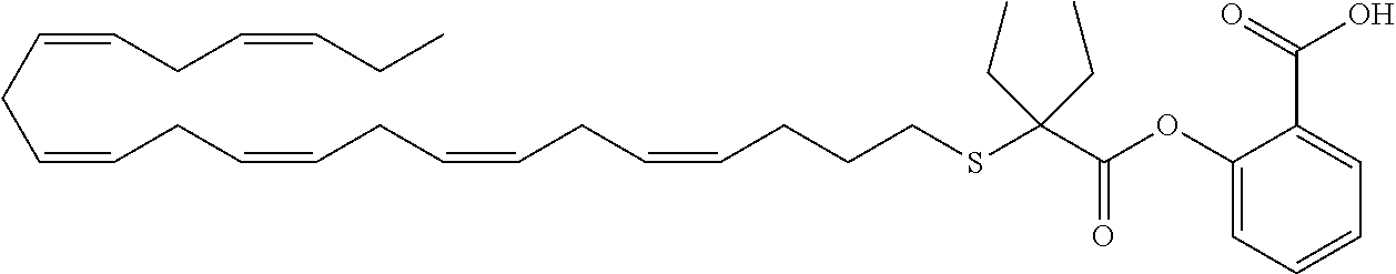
C(=CCC=CCC=CCC=CCC=CCCCSC(C(OC1=CC=CC=C1C(=O)O)=O)(CC)CC)CC=CCC
